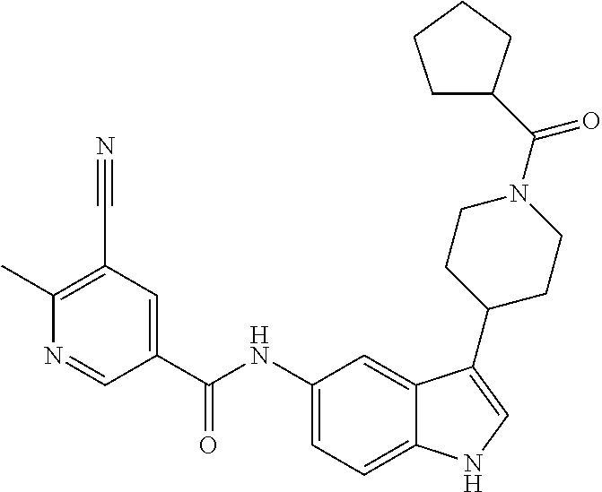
C1(C)=C(C#N)C=C(C(NC2=CC=C3C(=C2)C(C2CCN(C(=O)C4CCCC4)CC2)=CN3)=O)C=N1
